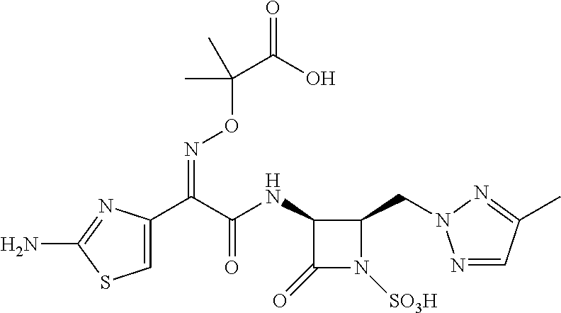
C1(=O)N([SO3H])C(CN2N=CC(C)=N2)C1NC(C(C1=CSC(N)=N1)=NOC(C)(C(=O)O)C)=O
